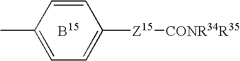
C1=C(C)C=CC([Z15][CONR34R35])=C1
